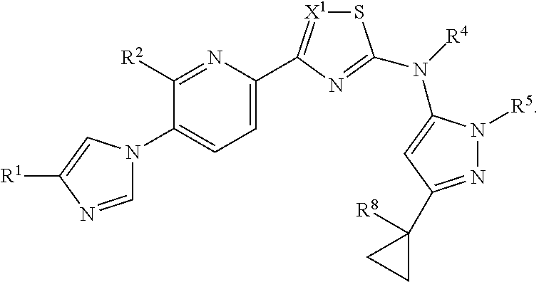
S1[X1]=C(C2=CC=C(N3C=NC([R1])=C3)C([R2])=N2)N=C1N([R4])C1=CC(C2([R8])CC2)=NN1[R5]
